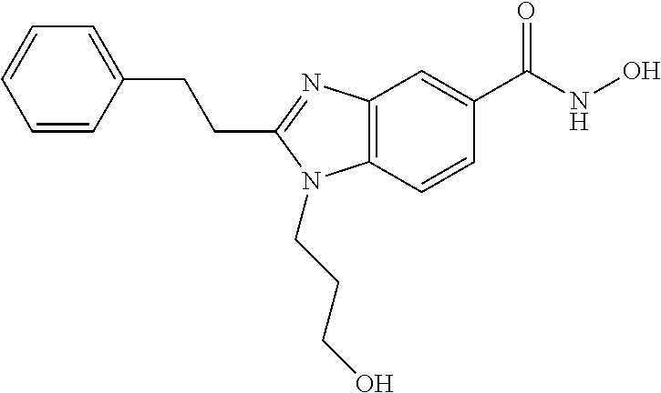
C1=CC(CCC2=NC3=C(N2CCCO)C=CC(C(NO)=O)=C3)=CC=C1
